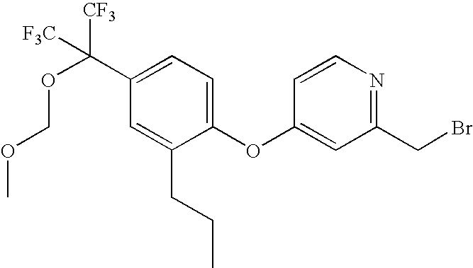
C1(OC2=CC(CBr)=NC=C2)=CC=C(C(OCOC)([CF3])[F3C])C=C1CCC
